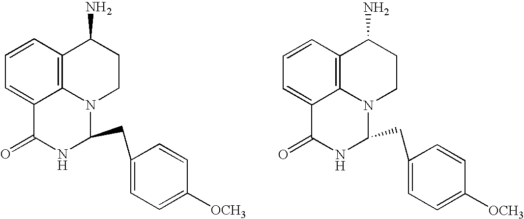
C1=CC2=C3C(=C1)C(=O)NC(CC1=CC=C([OCH3])C=C1)N3CCC2N.C1=CC2=C3C(=C1)C(=O)NC(CC1=CC=C([OCH3])C=C1)N3CCC2N
